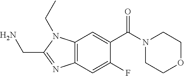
C12=C(C=C(F)C(C(N3CCOCC3)=O)=C1)N=C(CN)N2CC
